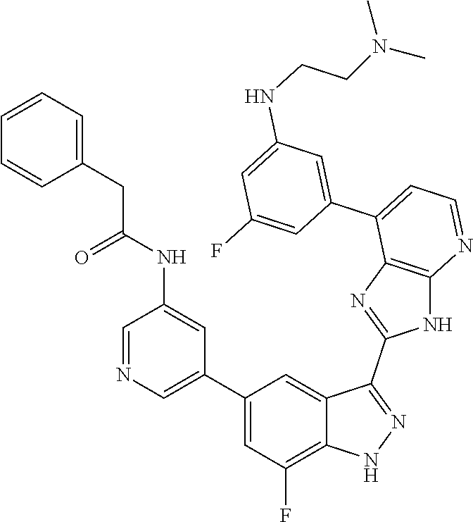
C1=NC=C(C2=CC(F)=C3C(=C2)C(C2=NC4=C(N2)N=CC=C4C2=CC(NCCN(C)C)=CC(F)=C2)=NN3)C=C1NC(CC1=CC=CC=C1)=O
